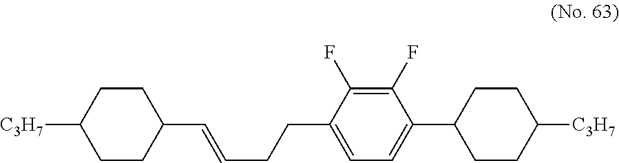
C1CC(C=CCCC2=CC=C(C3CCC([C3H7])CC3)C(F)=C2F)CCC1[C3H7]
